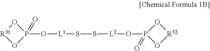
[R31]1OP(O[L1]SS[L2]OP2(=O)O[R32]O2)(=O)O1
